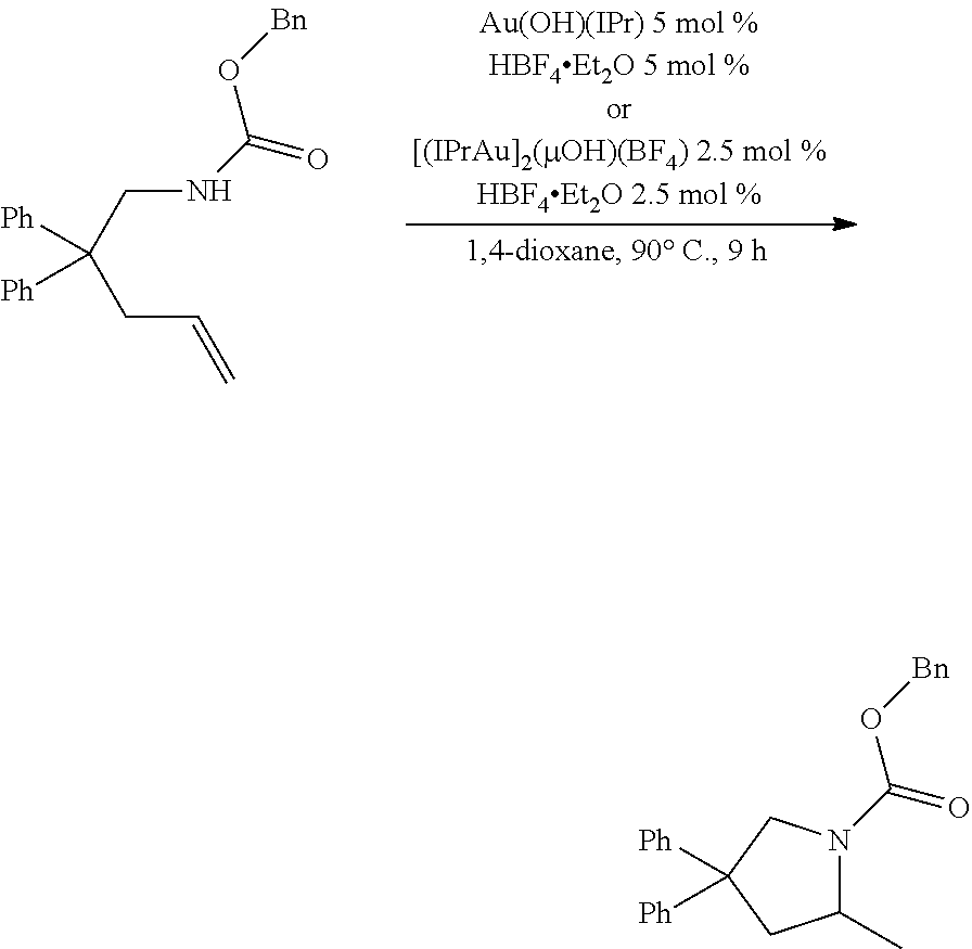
[Ph]C([Ph])(CNC(=O)O[Bn])CC=C.C1(C)N(C(=O)O[Bn])CC([Ph])([Ph])C1
